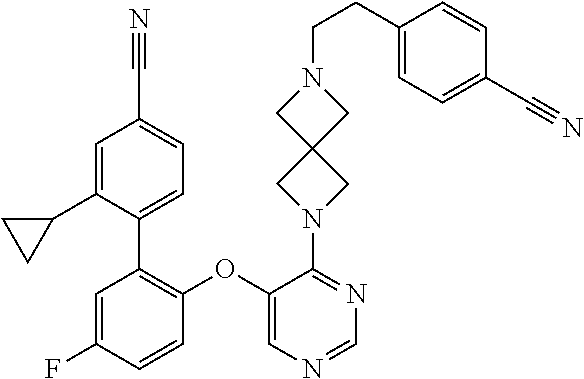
C1(OC2=C(C3=CC=C(C#N)C=C3C3CC3)C=C(F)C=C2)=CN=CN=C1N1CC2(C1)CN(CCC1=CC=C(C#N)C=C1)C2
